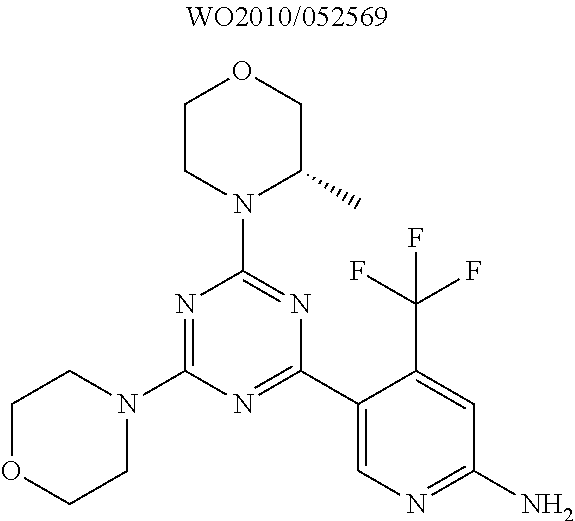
N1=C(N2CCOCC2)N=C(C2=CN=C(N)C=C2C(F)(F)F)N=C1N1C(C)COCC1
